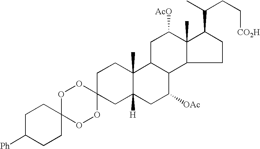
O1C2(OOC3(O1)CC1([H])C(C)(CC3)C3C(C([OAc])C1)C1C(C)(C([AcO])C3)C(C(C)CC[CO2H])CC1)CCC([Ph])CC2
